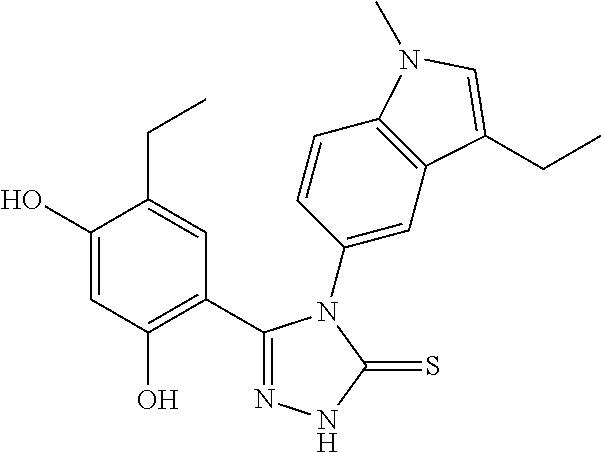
C1(O)=CC(O)=C(C2=N[N H]C(=S)N2C2=CC3=C(C=C2)N(C)C=C3CC)C=C1CC
